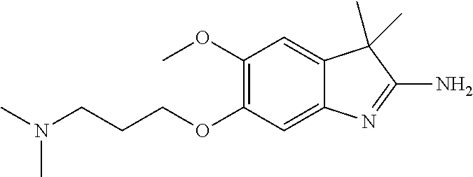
N(CCCOC1=C(OC)C=C2C(=C1)N=C(N)C2(C)C)(C)C
